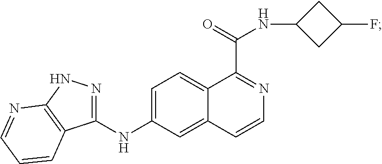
C1(NC2=CC=C3C(=C2)C=CN=C3C(=O)NC2CC(F)C2)=NNC2=C1C=CC=N2
